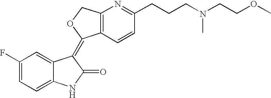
C1(F)=CC=C2C(=C1)C(=C1C3=C(CO1)N=C(CCCN(CCOC)C)C=C3)C(=O)N2
